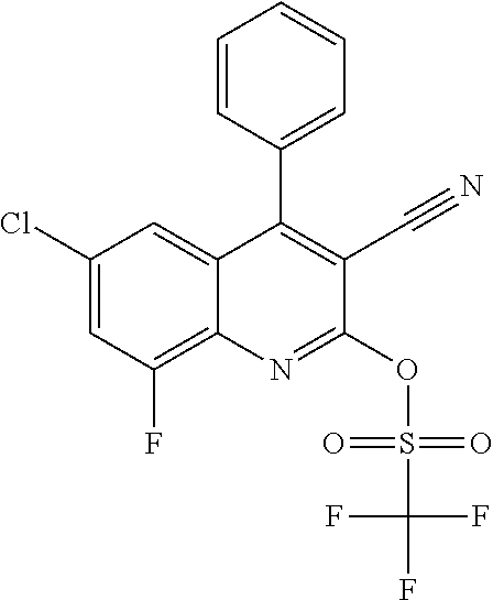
C1(Cl)=CC(F)=C2C(=C1)C(C1=CC=CC=C1)=C(C#N)C(OS(C(F)(F)F)(=O)=O)=N2
